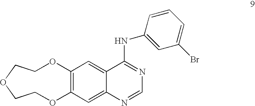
C1COCCOC2=C(O1)C=C1C(=C2)C(NC2=CC(Br)=CC=C2)=NC=N1
